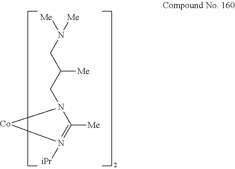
N(CC(CN1[Co]N([iPr])=C1[Me])[Me])([Me])[Me]
